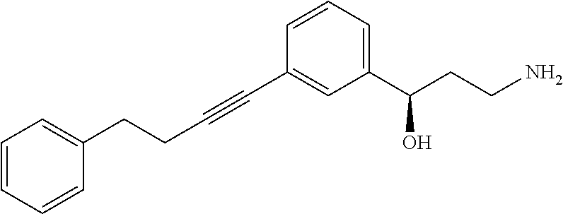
C1(CCC#CC2=CC(C(CCN)O)=CC=C2)=CC=CC=C1
